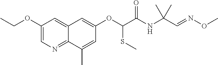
C1(OCC)=CN=C2C(=C1)C=C(OC(C(NC(C=NOC)(C)C)=O)SC)C=C2C
